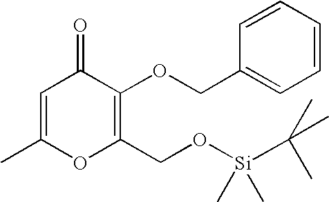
C1=C(C)OC(CO[Si](C(C)(C)C)(C)C)=C(OCC2=CC=CC=C2)C1=O
